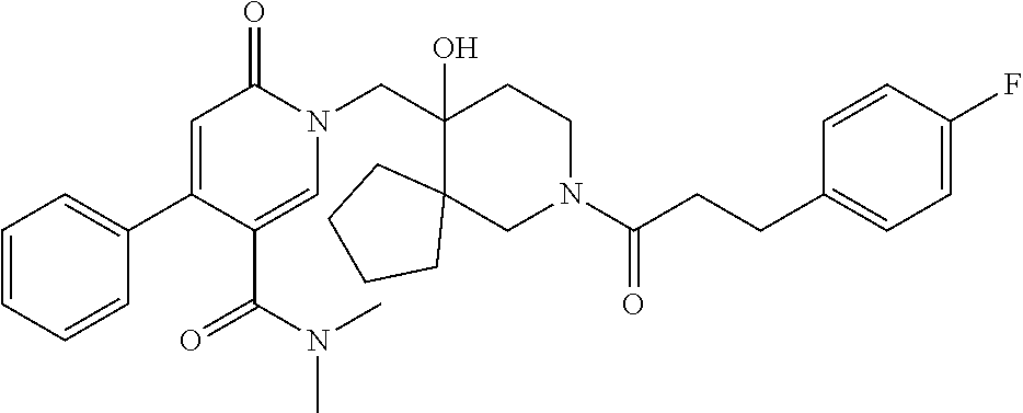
C1=CC=CC(C2=CC(=O)N(CC3(O)CCN(C(CCC4=CC=C(F)C=C4)=O)CC34CCCC4)C=C2C(N(C)C)=O)=C1
